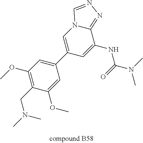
C12=NN=CN1C=C(C1=CC(OC)=C(CN(C)C)C(OC)=C1)C=C2NC(N(C)C)=O
